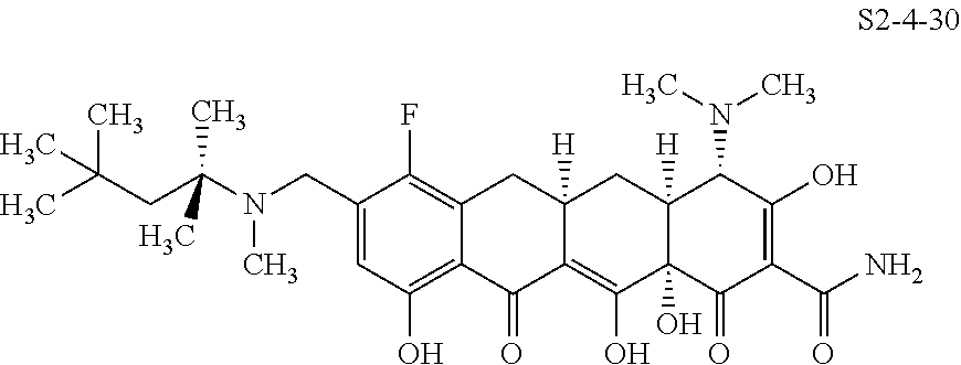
C1(CN(C(C)(C)CC(C)(C)C)C)=CC(O)=C2C(=C1F)CC1([H])C(=C(O)C3(O)C([H])(C1)C(N(C)C)C(O)=C(C(N)=O)C3=O)C2=O
